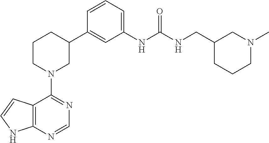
C12=C(NC=C1)N=CN=C2N1CC(C2=CC(NC(NCC3CCCN(C)C3)=O)=CC=C2)CCC1
